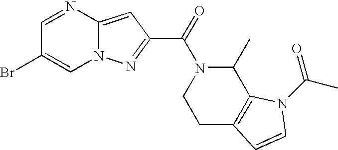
C1=NC2=CC(C(=O)N3C(C)C4=C(CC3)C=CN4C(=O)C)=NN2C=C1Br
